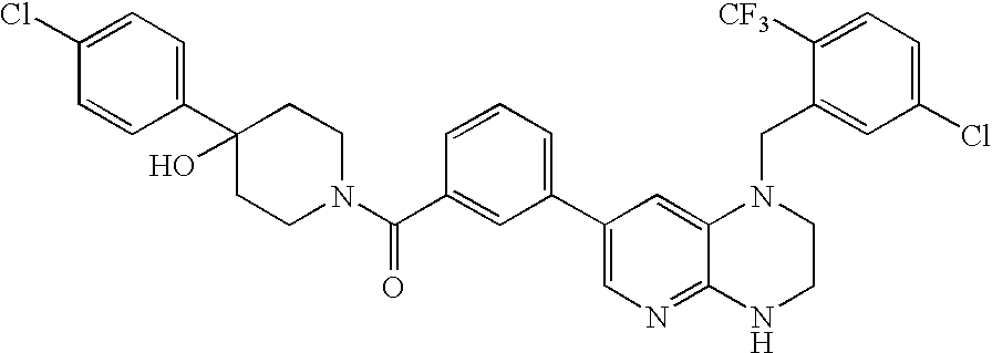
C1(C2(O)CCN(C(C3=CC(C4=CN=C5C(=C4)N(CC4=CC(Cl)=CC=C4[CF3])CCN5)=CC=C3)=O)CC2)=CC=C(Cl)C=C1
